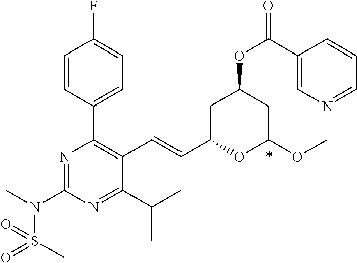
C1=CC(C2=C(C=CC3OC(OC)CC(OC(=O)C4=CN=CC=C4)C3)C(C(C)C)=NC(N(C)S(C)(=O)=O)=N2)=CC=C1F
